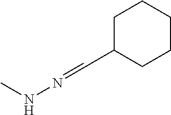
CNN=CC1CCCCC1
